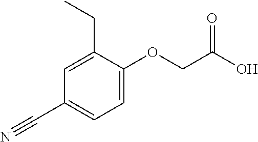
C1=C(OCC(O)=O)C(CC)=CC(C#N)=C1
